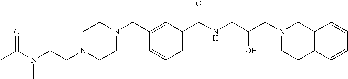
C(NCC(CN1CC2=C(CC1)C=CC=C2)O)(=O)C1=CC=CC(CN2CCN(CCN(C(C)=O)C)CC2)=C1
